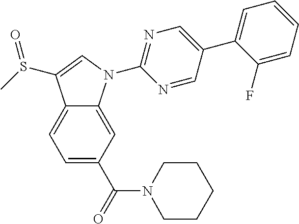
C12=CC=C(C(=O)N3CCCCC3)C=C1N(C1=NC=C(C3=CC=CC=C3F)C=N1)C=C2S(C)=O
